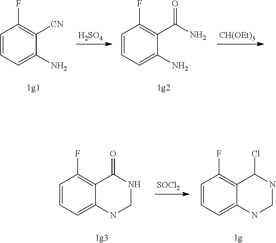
C1=CC=C(N)C([CN])=C1F.[H2SO4].C1=CC=C(N)C(C(N)=O)=C1F.[CH(OEt)3].C1=CC=C2C(=C1F)C(=O)NCN2.[SOCl2].C1=CC=C2C(=C1F)C(Cl)NCN2
